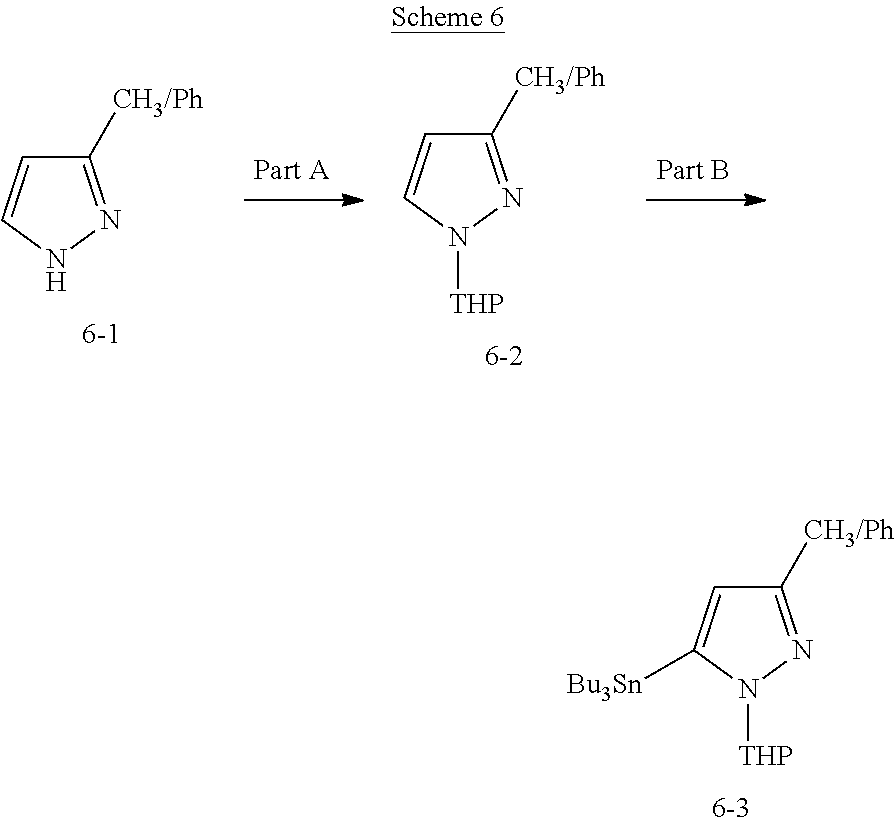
C1([CH3/Ph])=NNC=C1.C1([CH3/Ph])=NN([THP])C=C1.C1([CH3/Ph])=NN([THP])C([Bu3Sn])=C1
